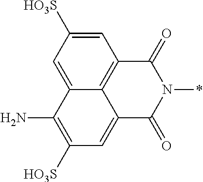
C1([HO3S])=C(N)C2=CC([HO3S])=CC3=C2C(=C1)C(=O)N(*)C3=O
